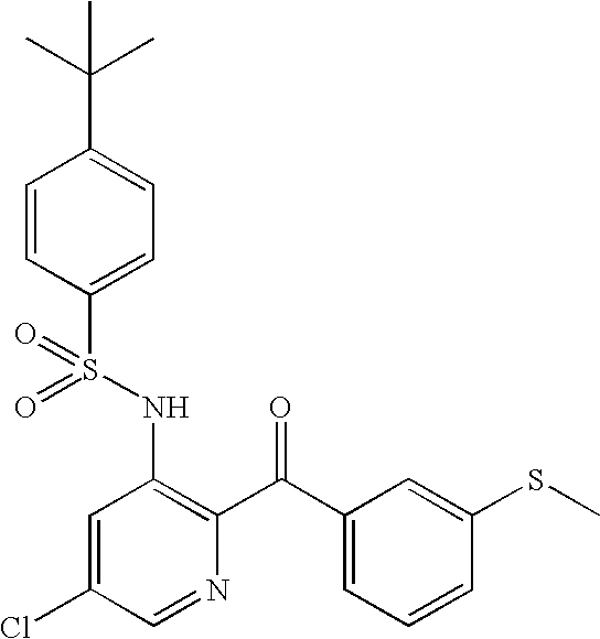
O=S(NC1=C(C(=O)C2=CC=CC(SC)=C2)N=CC(Cl)=C1)(=O)C1=CC=C(C(C)(C)C)C=C1
